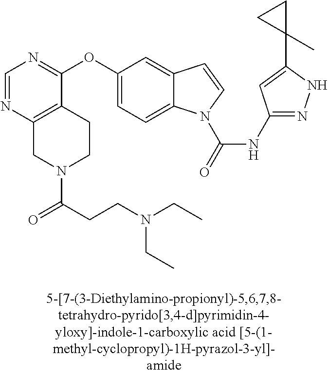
C1(OC2=CC=C3C(=C2)C=CN3C(=O)NC2=NNC(C3(C)CC3)=C2)=NC=NC2=C1CCN(C(CCN(CC)CC)=O)C2
